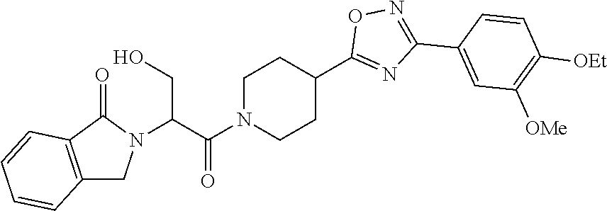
N1(C(=O)C(CO)N2CC3=C(C2=O)C=CC=C3)CCC(C2=NC(C3=CC([OMe])=C([OEt])C=C3)=NO2)CC1
